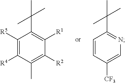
C1([R5])=C([R4])C(C)=C([R2])C([R1])=C1C(C)(C)C.C1=CC([CF3])=CN=C1C(C)(C)C
